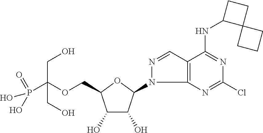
C(OCC1C(O)C(O)C(N2C3=C(C=N2)C(NC2C4(CC2)CCC4)=NC(Cl)=N3)O1)(P(O)(O)=O)(CO)CO
